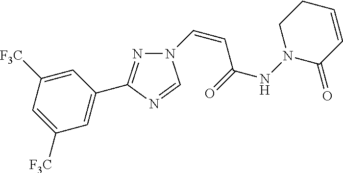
N1=C(C2=CC([F3C])=CC([F3C])=C2)N=CN1C=CC(=O)NN1CCC=CC1=O
